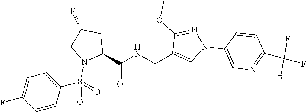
C(C1=CN(C2=CN=C(C(F)(F)F)C=C2)N=C1OC)NC(C1CC(F)CN1S(=O)(=O)C1=CC=C(F)C=C1)=O
